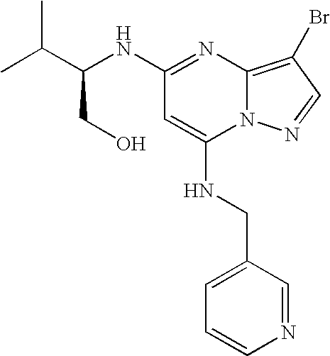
C1=CN=CC(CNC2=CC(NC(C(C)C)CO)=NC3=C(Br)C=NN23)=C1
